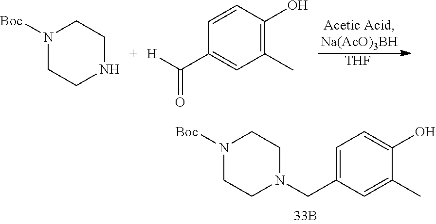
[THF].C1CNCCN1[Boc].C1(C(=O)[H])=CC(C)=C(O)C=C1.C1CN([Boc])CCN1CC1=CC=C(O)C(C)=C1
